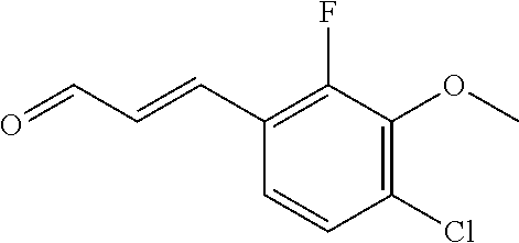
C1(C=CC=O)=C(F)C(OC)=C(Cl)C=C1
